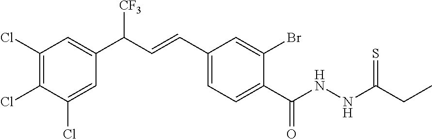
C1(Cl)=C(Cl)C(Cl)=CC(C(C=CC2=CC=C(C(NNC(CC)=S)=O)C(Br)=C2)[CF3])=C1
